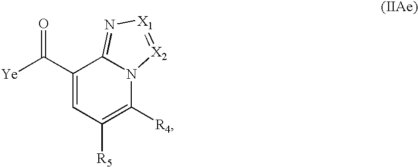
C1(C([Ye])=O)=CC([R5])=C([R4])N2C1=N[X1]=[X2]2
